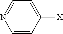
C1=CC([X])=CC=N1
